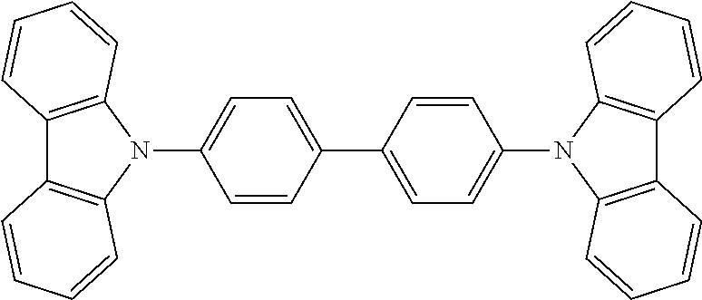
C1(C2=CC=C(N3C4=C(C5=C3C=CC=C5)C=CC=C4)C=C2)=CC=C(N2C3=C(C4=C2C=CC=C4)C=CC=C3)C=C1
